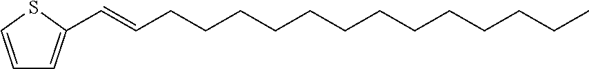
C1=CSC(C=CCCCCCCCCCCCCC)=C1
